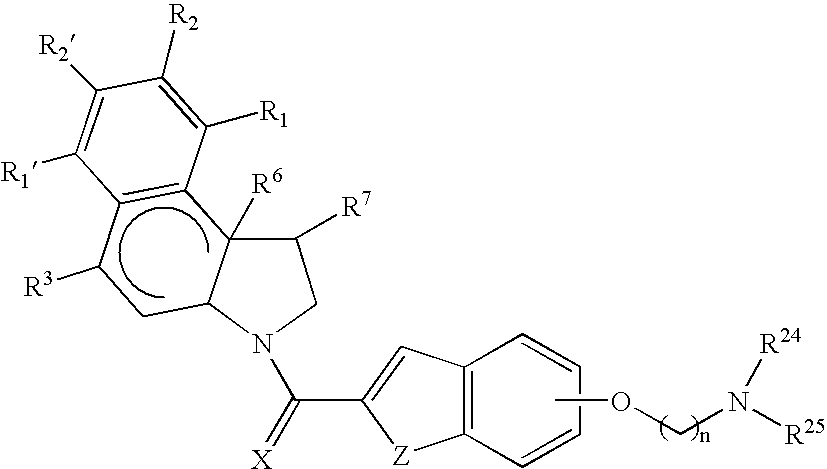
C12([R6])C(N(C(C3=CC4=C([Z]3)C=CC=C4)=[X])CC1[R7])CC([R3])C1=C2C([R1])=C([R2])C([R2])=C1[R1].COCN([R24])[R25]
